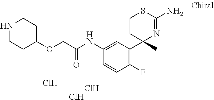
C1CC(C)(C2=C(F)C=CC(NC(COC3CCNCC3)=O)=C2)N=C(N)S1.Cl.Cl.Cl
